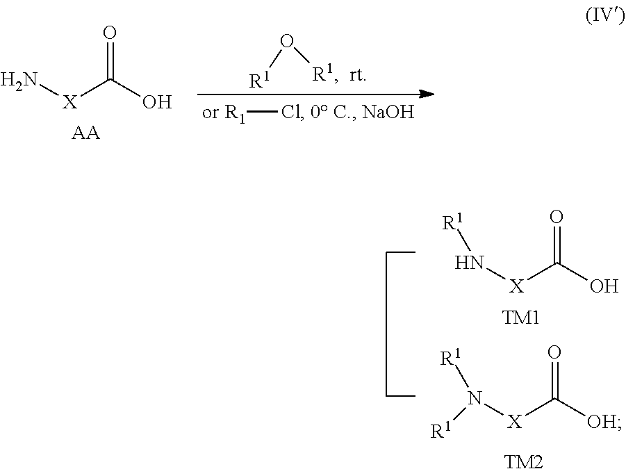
O=C(O)[X]N.[AA].O([R1])[R1].[R1]Cl.O=C(O)[X]N[R1].[TM1].O=C([OH])[X]N([R1])[R1].[TM2]
